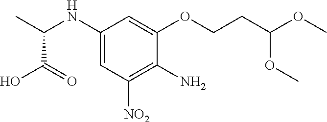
C1=C(OCCC(OC)OC)C(N)=C([NO2])C=C1NC(C)C(=O)O
